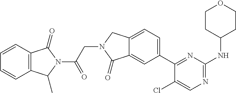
C1(Cl)=CN=C(NC2CCOCC2)N=C1C1=CC=C2C(=C1)C(=O)N(CC(=O)N1C(=O)C3=C(C1C)C=CC=C3)C2
